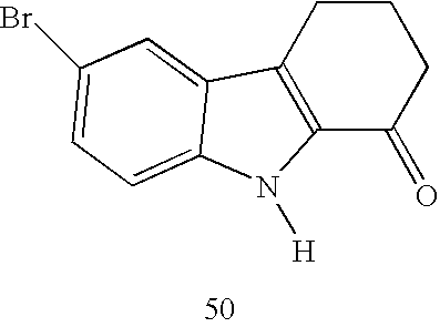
C12=C(CCCC1=O)C1=CC(Br)=CC=C1N2[H]
